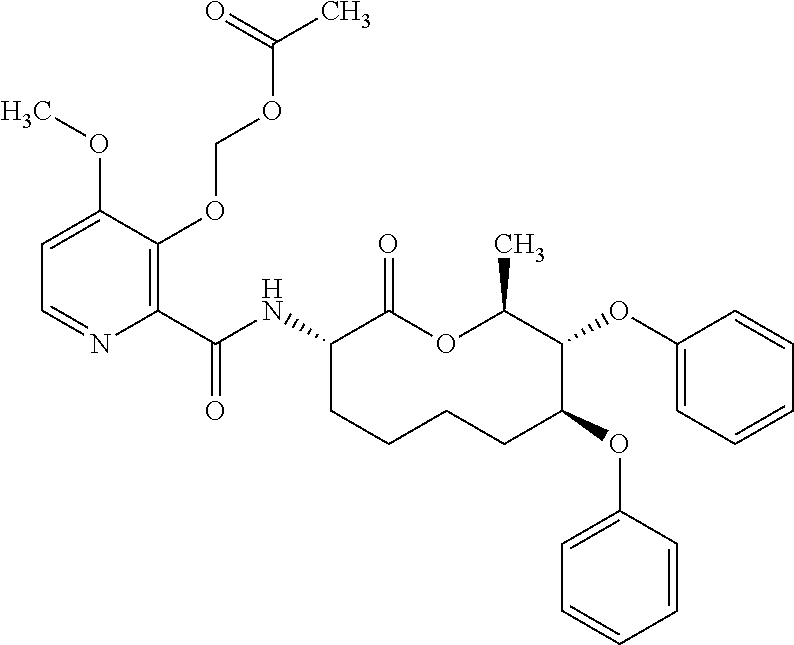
C1(C(NC2C(=O)OC(C)C(OC3=CC=CC=C3)C(OC3=CC=CC=C3)CCCC2)=O)=C(OCOC(C)=O)C(OC)=CC=N1
